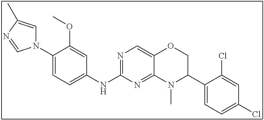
N1(C2=CC=C(NC3=NC=C4C(=N3)N(C)C(C3=CC=C(Cl)C=C3Cl)CO4)C=C2OC)C=C(C)N=C1
